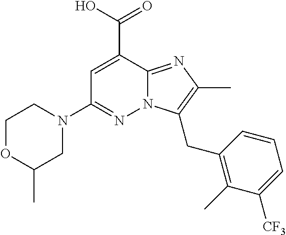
N12C(=NC(C)=C1CC1=C(C)C([CF3])=CC=C1)C(C(=O)O)=CC(N1CCOC(C)C1)=N2
